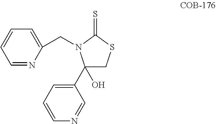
C1(C2=CC=CN=C2)(O)CSC(=S)N1CC1=CC=CC=N1
